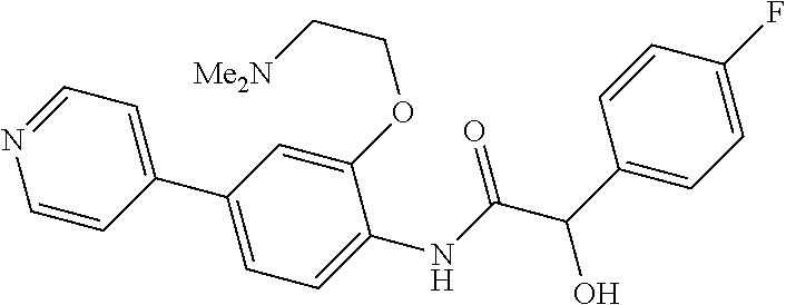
C1(C2=CC=C(NC(=O)C(O)C3=CC=C(F)C=C3)C(OCC[Me2N])=C2)=CC=NC=C1
